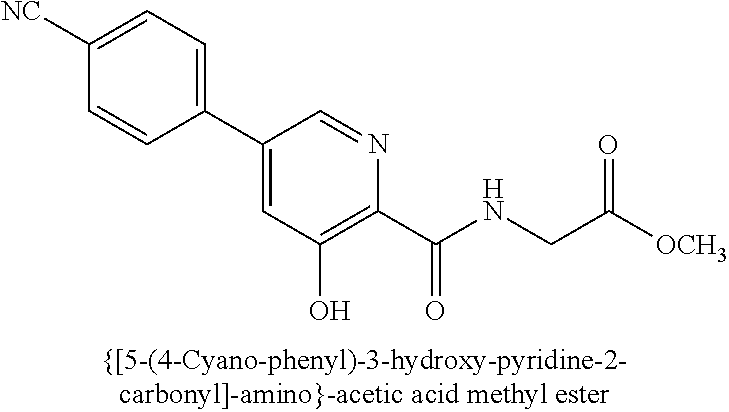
C1=C([NC])C=CC(C2=CC(O)=C(C(NCC([OCH3])=O)=O)N=C2)=C1
